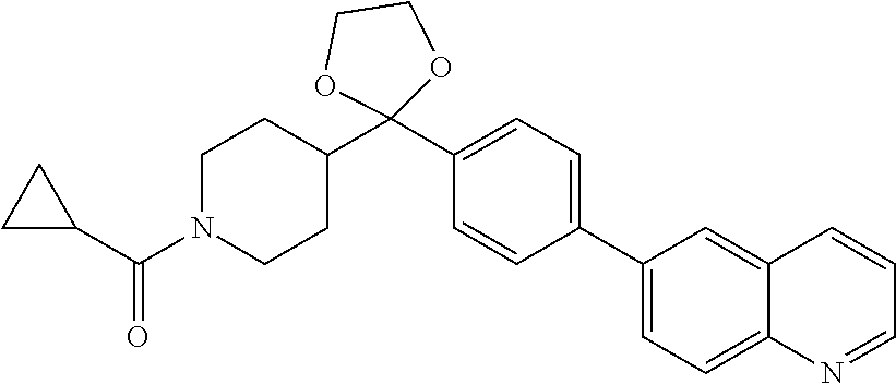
C1N(C(=O)C2CC2)CCC(C2(C3=CC=C(C4=CC=C5C(=C4)C=CC=N5)C=C3)OCCO2)C1
